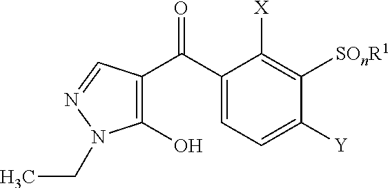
C1=C(C(C2=C(O)N(CC)N=C2)=O)C([X])=C([SOnR1])C([Y])=C1
